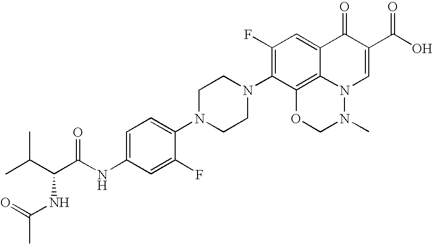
C1=C(NC(C(C(C)C)NC(C)=O)=O)C=C(F)C(N2CCN(C3=C(F)C=C4C5=C3OCN(C)N5C=C(C(O)=O)C4=O)CC2)=C1
